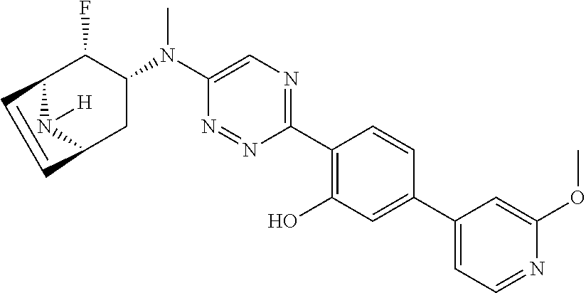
C1(C2=C(O)C=C(C3=CC=NC(OC)=C3)C=C2)=NC=C(N(C2C(F)C3N([H])C(C2)C=C3)C)N=N1
